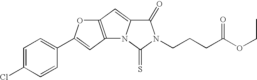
C1=C(Cl)C=CC(C2=CC3=C(C=C4N3C(=S)N(CCCC(OCC)=O)C4=O)O2)=C1
